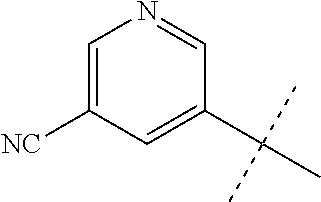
C1=C([NC])C=C(C(C)(C)C)C=N1
